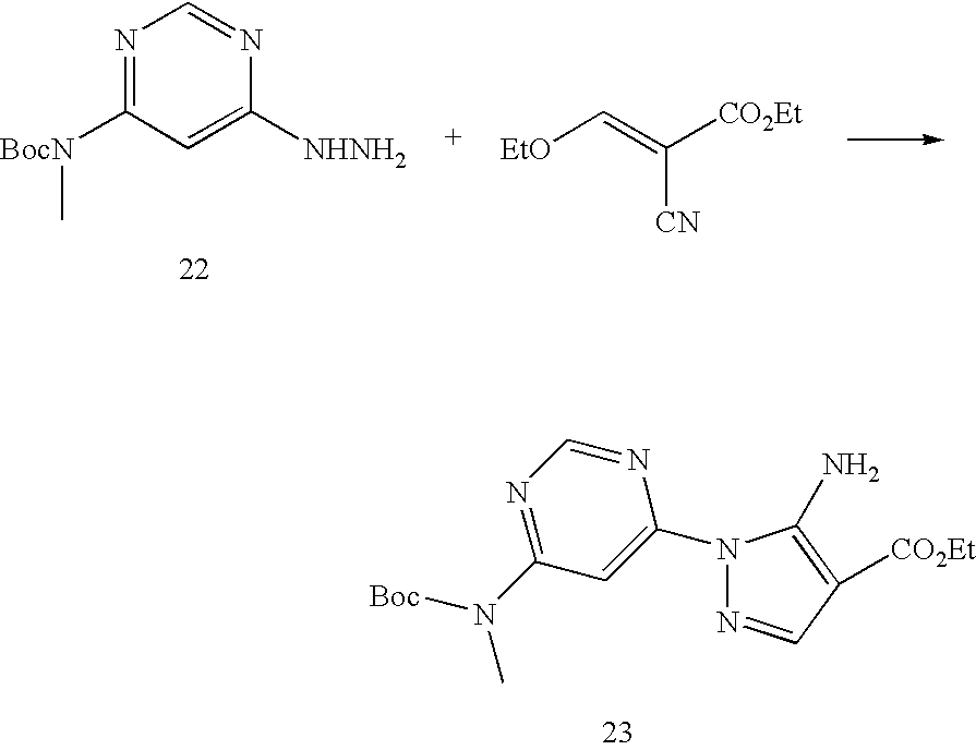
N1(C2=CC(N([Boc])C)=NC=N2)N=CC([CO2Et])=C1N.N1=C([BocN]C)C=C([NHNH2])N=C1.[EtO]C=C([CO2Et])[CN]
